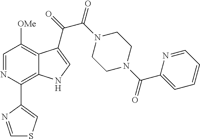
C1=NC(C2=CSC=N2)=C2C(=C1[OMe])C(C(=O)C(N1CCN(C(C3=CC=CC=N3)=O)CC1)=O)=CN2
